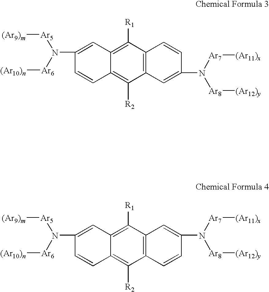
C12=C(C([R1])=C3C(=C1[R2])C=CC(N([Ar5][(Ar9)m])[Ar6][(Ar10)n])=C3)C=CC(N([Ar8][(Ar12)y])[Ar7][(Ar11)x])=C2.C12=C(C([R1])=C3C(=C1[R2])C=CC(N([Ar5][(Ar9)m])[Ar6][(Ar10)n])=C3)C=C(N([Ar8][(Ar12)y])[Ar7][(Ar11)x])C=C2
